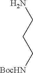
NCCC[BocHN]
